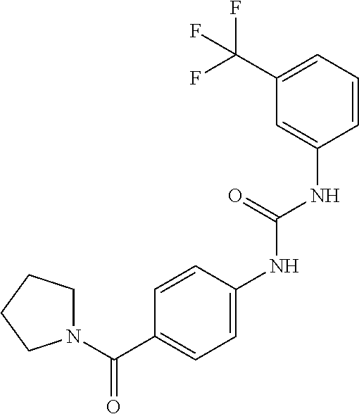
C1=CC=C(C(F)(F)F)C=C1NC(NC1=CC=C(C(N2CCCC2)=O)C=C1)=O
